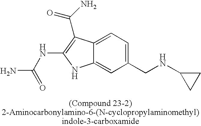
C12=CC=C(CNC3CC3)C=C1NC(NC(N)=O)=C2C(=O)N
